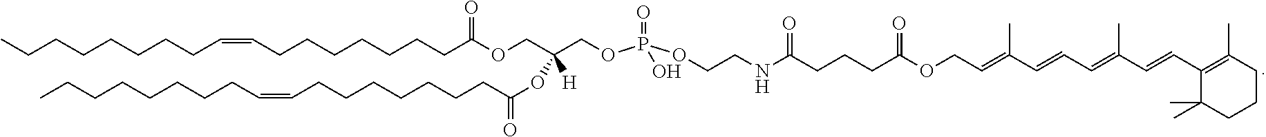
C(CCCCCCC=CCCCCCCCC(OCC(COP(OCCNC(=O)CCCC(OCC=C(C=CC=C(C=CC1=C(C)CCCC1(C)C)C)C)=O)(=O)O)(OC(CCCCCCCC=CCCCCCCCC)=O)[H])=O)C
